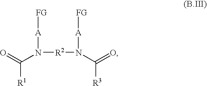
[R2](N([A][FG])C([R1])=O)N([A][FG])C([R3])=O
